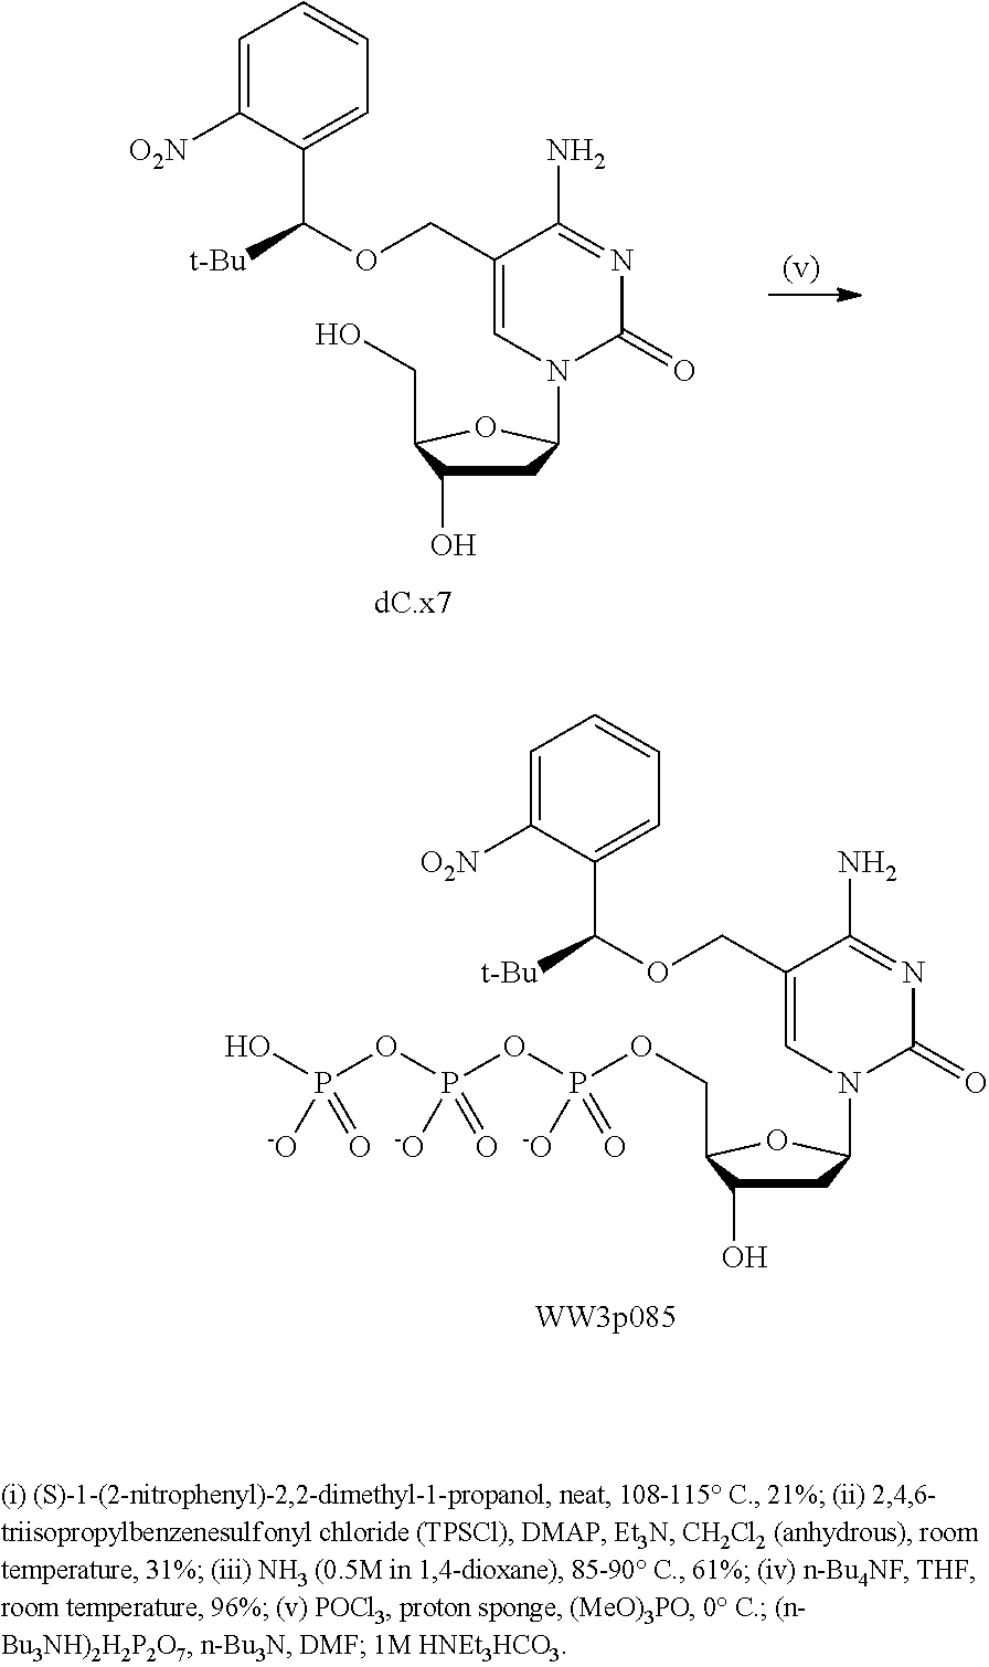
C1C(O)C(CO)OC1N1C(=O)N=C(N)C(COC([t-Bu])C2=CC=CC=C2[O2N])=C1.C1C(O)C(COP([-O])(OP(=O)(OP(O)([-O])=O)[-O])=O)OC1N1C(=O)N=C(N)C(COC([t-Bu])C2=CC=CC=C2[O2N])=C1
